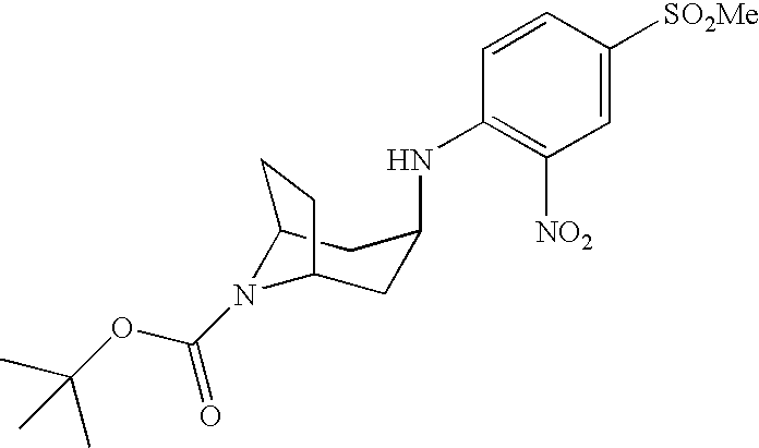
C12N(C(OC(C)(C)C)=O)C(CC(NC3=C([NO2])C=C([SO2Me])C=C3)C1)CC2
